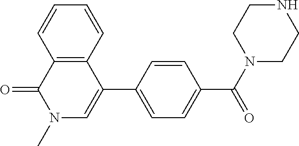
N1CCN(C(=O)C2=CC=C(C3=CN(C)C(=O)C4=C3C=CC=C4)C=C2)CC1
